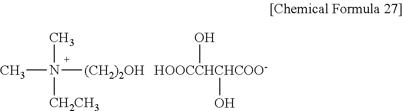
N(C)([CH2CH3])([(CH2)2OH])C.[HOOCCHCHCOO-](O)O
